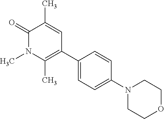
C1(C2=C(C)N(C)C(=O)C(C)=C2)=CC=C(N2CCOCC2)C=C1
